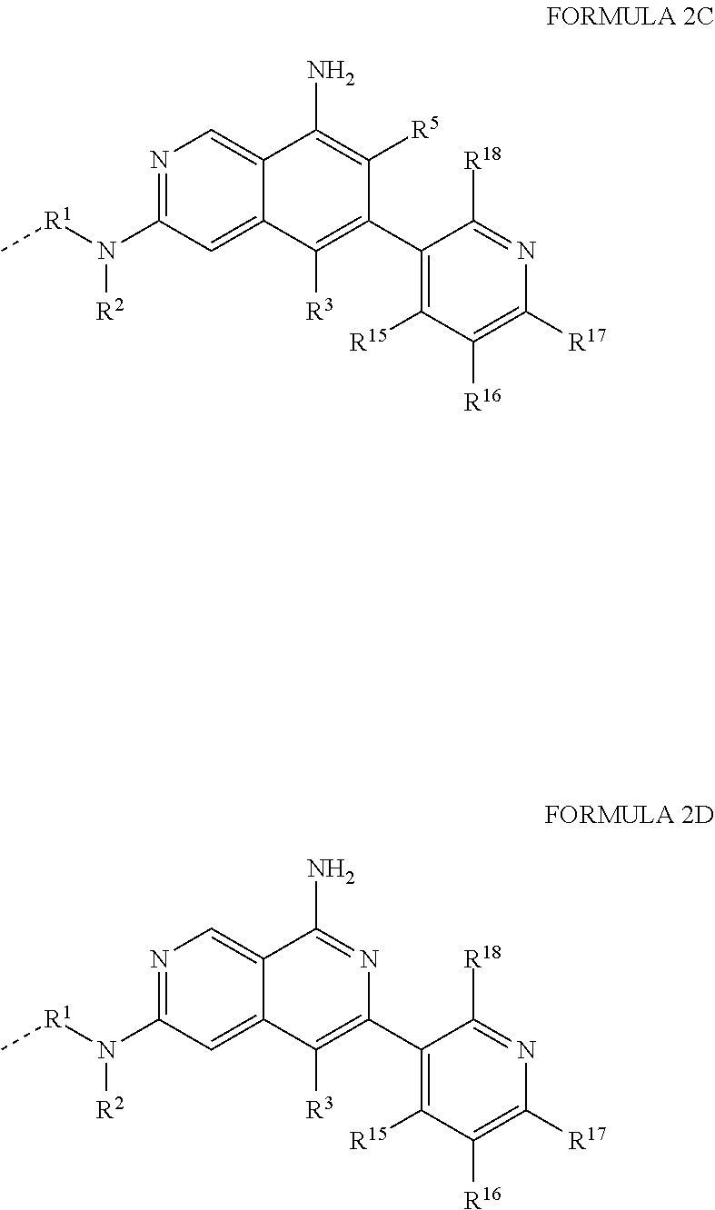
[R1](N(C1=NC=C2C(=C1)C([R3])=C(C1=C([R15])C([R16])=C([R17])N=C1[R18])C([R5])=C2N)[R2])C.[R1](N(C1=NC=C2C(=C1)C([R3])=C(C1=C([R15])C([R16])=C([R17])N=C1[R18])N=C2N)[R2])C
